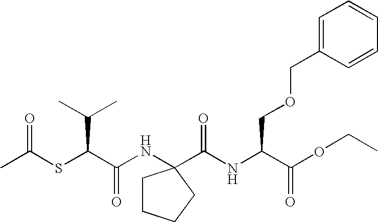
CC(SC(C(NC1(C(NC(C(OCC)=O)COCC2=CC=CC=C2)=O)CCCC1)=O)C(C)C)=O
